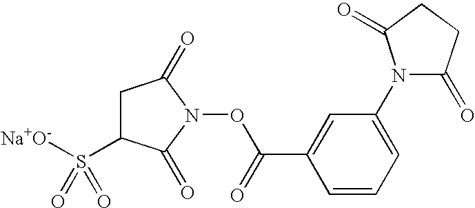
C1C(S([Na+O-])(=O)=O)C(=O)N(OC(C2=CC(N3C(=O)CCC3=O)=CC=C2)=O)C1=O
